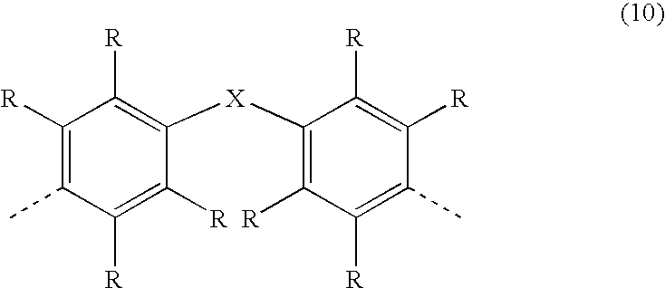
C1([R])=C(C)C([R])=C([R])C([X]C2=C([R])C([R])=C(C)C([R])=C2[R])=C1[R]
